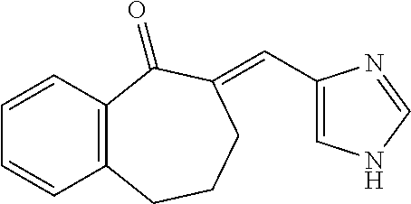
C12=C(CCCC(=CC3=CNC=N3)C1=O)C=CC=C2
